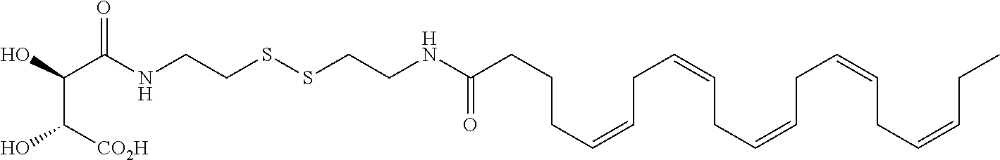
C(NCCSSCCNC(CCCC=CCC=CCC=CCC=CCC=CCC)=O)(=O)C(O)C([CO2H])O
